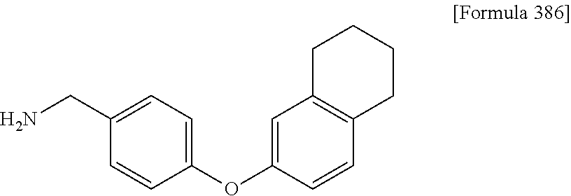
C1(OC2=CC3=C(C=C2)CCCC3)=CC=C(CN)C=C1
